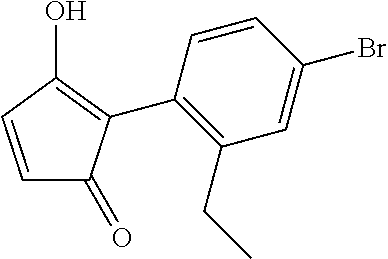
C1=CC(C2=C(O)C=CC2=O)=C(CC)C=C1Br
